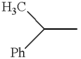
CC(C)[Ph]
